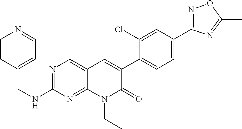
N1=C(C2=CC=C(C3=CC4=CN=C(NCC5=CC=NC=C5)N=C4N(CC)C3=O)C(Cl)=C2)N=C(C)O1
